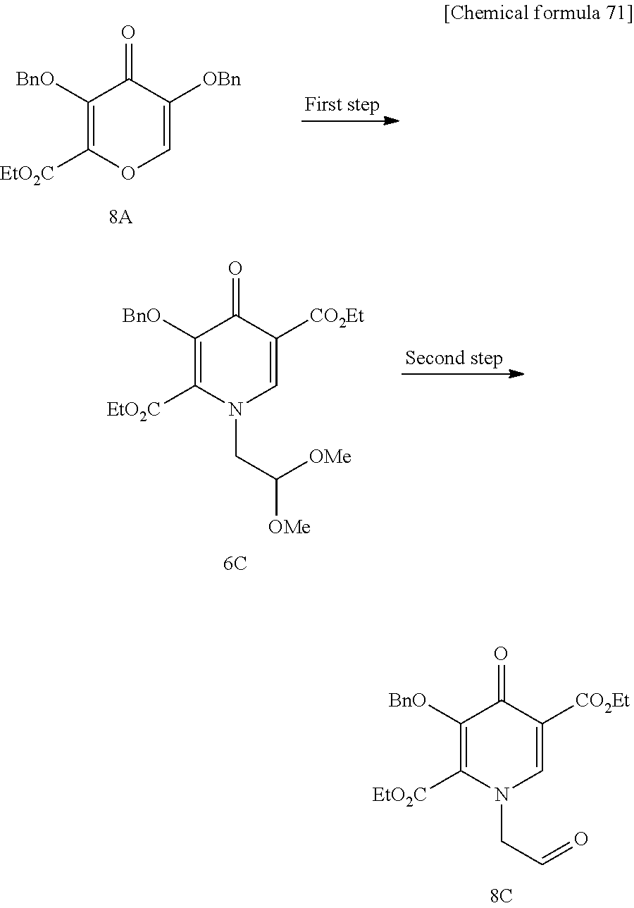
C1([BnO])=C([EtO2C])N(CC=O)C=C([CO2Et])C1=O.C1([BnO])=C([EtO2C])OC=C([OBn])C1=O.C1([BnO])=C([EtO2C])N(CC([OMe])[OMe])C=C([CO2Et])C1=O
